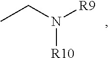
N([R10])(CC)[R9]
